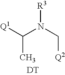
[Q1]C(N(C[Q2])[R3])C.[DT]
